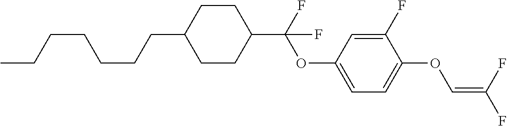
C1CC(C(OC2=CC=C(OC=C(F)F)C(F)=C2)(F)F)CCC1CCCCCCC
